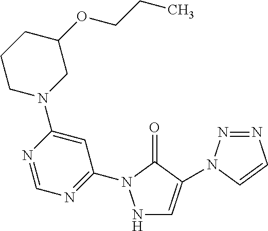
N1C=C(N2N=NC=C2)C(=O)N1C1=NC=NC(N2CC(OCCC)CCC2)=C1
